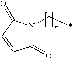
C1(=O)N(C*)C(=O)C=C1
